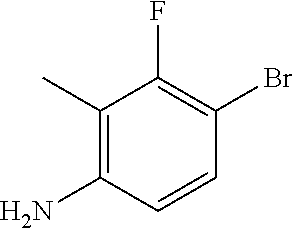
C1(C)=C(N)C=CC(Br)=C1F
